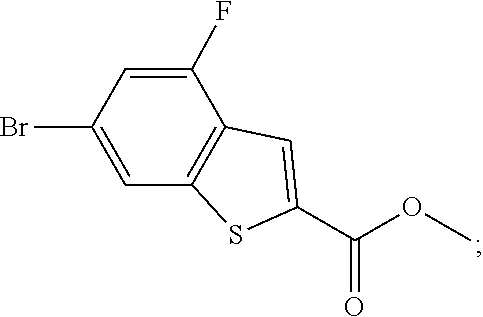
C1=C(Br)C=C(F)C2=C1SC(C(OC)=O)=C2
